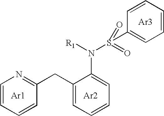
[Ar1].C1=CC=CC(CC2=CC=CC=C2N(S(C2=CC=CC=C2)(=O)=O)[R1])=N1.[Ar2].[Ar3]
